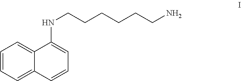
C1=CC=C2C(=C1)C(NCCCCCCN)=CC=C2
